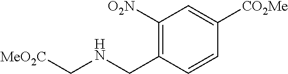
C1(CNC[MeO2C])=C([O2N])C=C([CO2Me])C=C1
